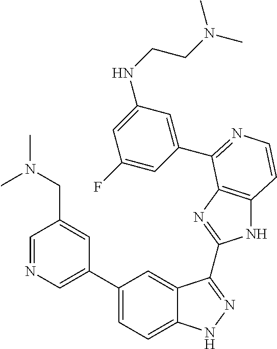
C1(C2=CN=CC(CN(C)C)=C2)=CC=C2C(=C1)C(C1=NC3=C(N1)C=CN=C3C1=CC(NCCN(C)C)=CC(F)=C1)=NN2
